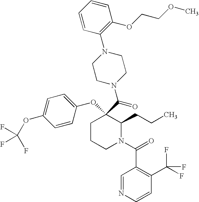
O(C1(C(=O)N2CCN(C3=C(OCCOC)C=CC=C3)CC2)CCCN(C(C2=C(C(F)(F)F)C=CN=C2)=O)C1CCC)C1=CC=C(OC(F)(F)F)C=C1
